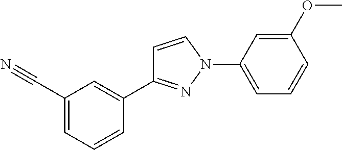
C1(OC)=CC(N2N=C(C3=CC(C#N)=CC=C3)C=C2)=CC=C1
